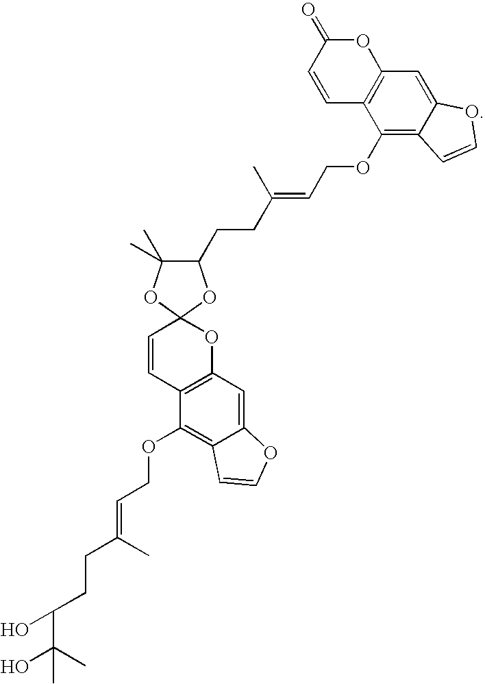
C1=CC2=C(OC1=O)C=C1C(=C2OCC=C(CCC2C(C)(C)OC3(O2)C=CC2=C(O3)C=C3C(=C2OCC=C(CCC(C(C)(O)C)O)C)C=CO3)C)C=CO1
